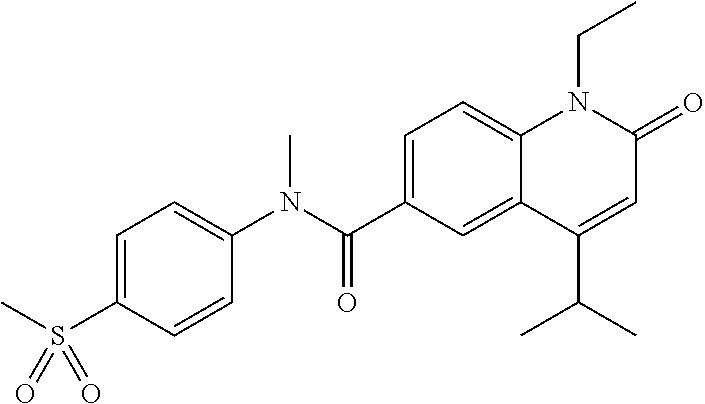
C1(N(C(C2=CC=C3C(=C2)C(C(C)C)=CC(=O)N3CC)=O)C)=CC=C(S(C)(=O)=O)C=C1
